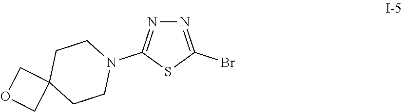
N1=C(Br)SC(N2CCC3(CC2)COC3)=N1
